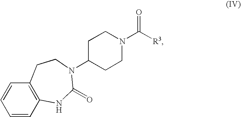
C1=CC2=C(C=C1)CCN(C1CCN(C([R3])=O)CC1)C(=O)N2
